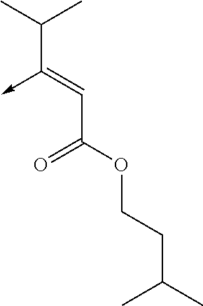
C(C(OCCC(C)C)=O)=C(C(C)C)->C
